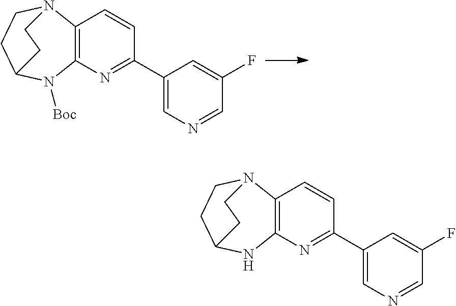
C1=CC2=C(N=C1C1=CN=CC(F)=C1)N([Boc])C1CCN2CC1.C1=CC2=C(N=C1C1=CN=CC(F)=C1)NC1CCN2CC1
